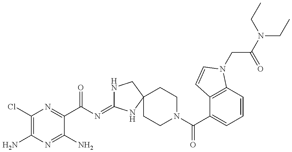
C1(Cl)=C(N)N=C(N)C(C(N=C2NCC3(N2)CCN(C(C2=CC=CC4=C2C=CN4CC(N(CC)CC)=O)=O)CC3)=O)=N1
